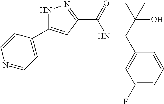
N1C(C2=CC=NC=C2)=CC(C(=O)NC(C2=CC(F)=CC=C2)C(O)(C)C)=N1
